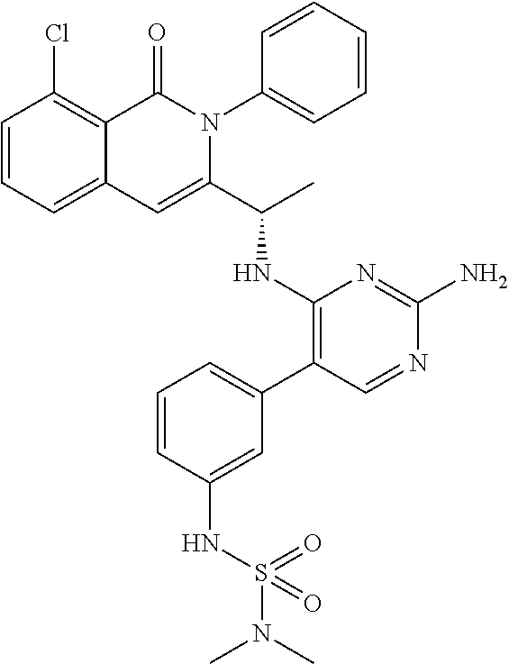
C1=CC=C2C(=C1Cl)C(=O)N(C1=CC=CC=C1)C(C(C)NC1=C(C3=CC=CC(NS(N(C)C)(=O)=O)=C3)C=NC(N)=N1)=C2
